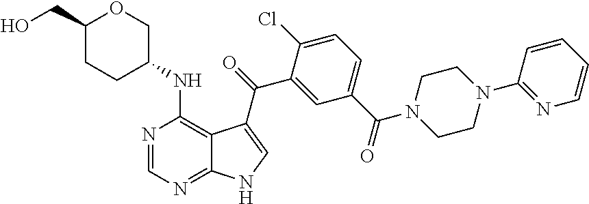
C1=C(C(N2CCN(C3=NC=CC=C3)CC2)=O)C=C(C(=O)C2=CNC3=NC=NC(NC4COC(CO)CC4)=C32)C(Cl)=C1
